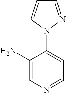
C1=C(N)C(N2N=CC=C2)=CC=N1
